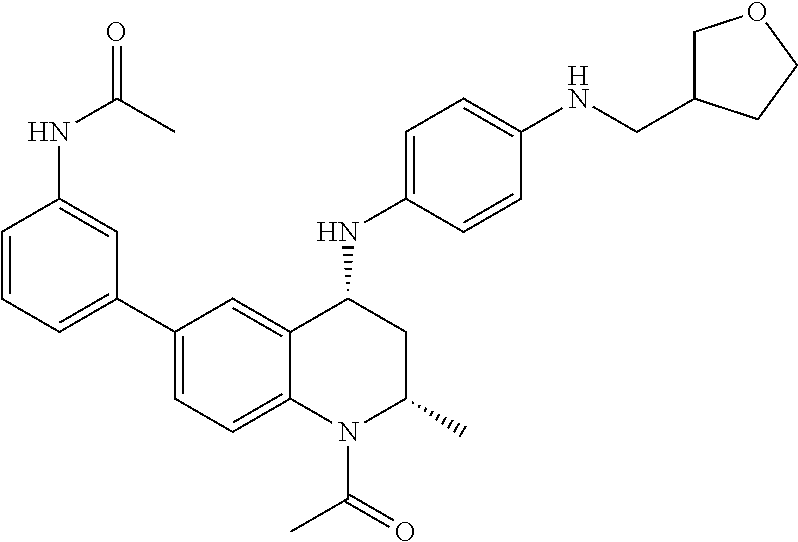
C1(NC2CC(C)N(C(C)=O)C3=CC=C(C4=CC=CC(NC(=O)C)=C4)C=C23)=CC=C(NCC2COCC2)C=C1
